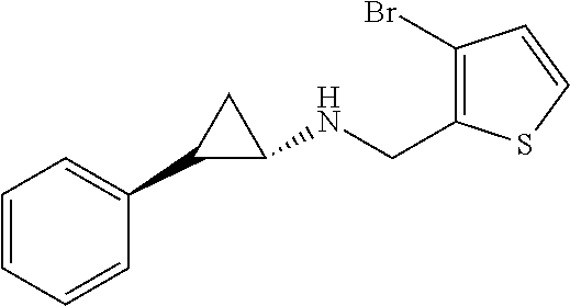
C1=CC=CC(C2C(NCC3=C(Br)C=CS3)C2)=C1
